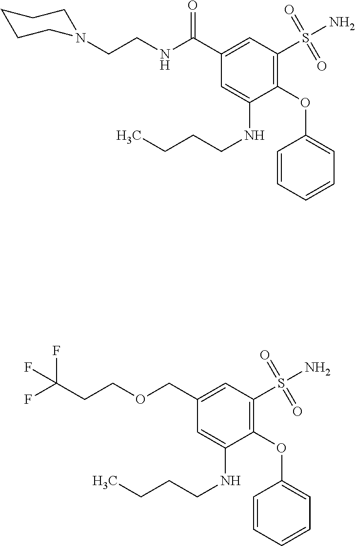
C1(C(NCCN2CCCCC2)=O)=CC(S(N)(=O)=O)=C(OC2=CC=CC=C2)C(NCCCC)=C1.C1(COCCC(F)(F)F)=CC(S(N)(=O)=O)=C(OC2=CC=CC=C2)C(NCCCC)=C1
